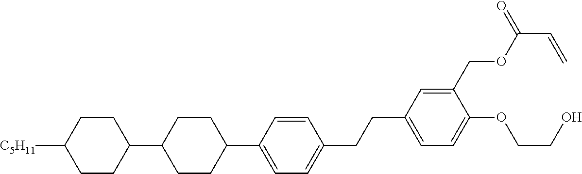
C1CC([C5H11])CCC1C1CCC(C2=CC=C(CCC3=CC=C(OCCO)C(COC(C=C)=O)=C3)C=C2)CC1
